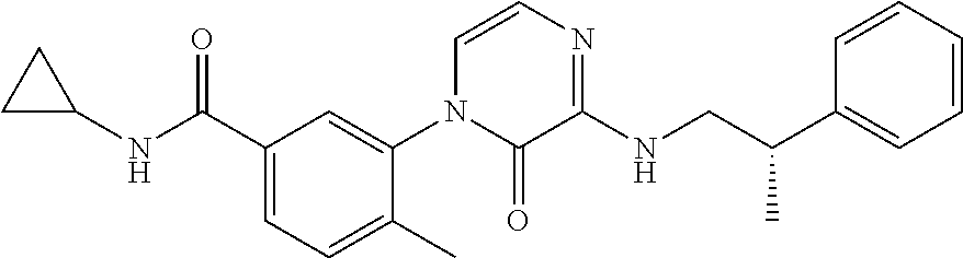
C1(C(NC2CC2)=O)=CC=C(C)C(N2C(=O)C(NCC(C)C3=CC=CC=C3)=NC=C2)=C1
